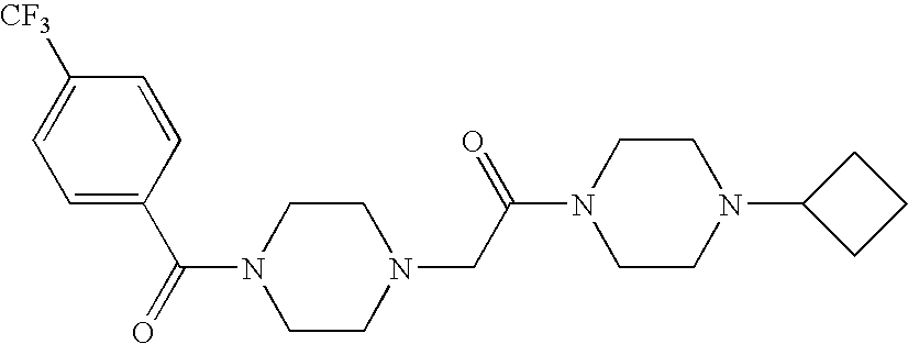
O=C(C1=CC=C([CF3])C=C1)N1CCN(CC(N2CCN(C3CCC3)CC2)=O)CC1
